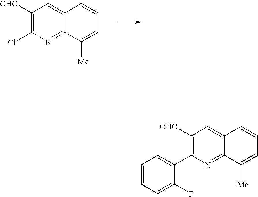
C1([OHC])=C(Cl)N=C2C(=C1)C=CC=C2[Me].C1=CC=C(F)C(C2=C([OHC])C=C3C(=N2)C([Me])=CC=C3)=C1
